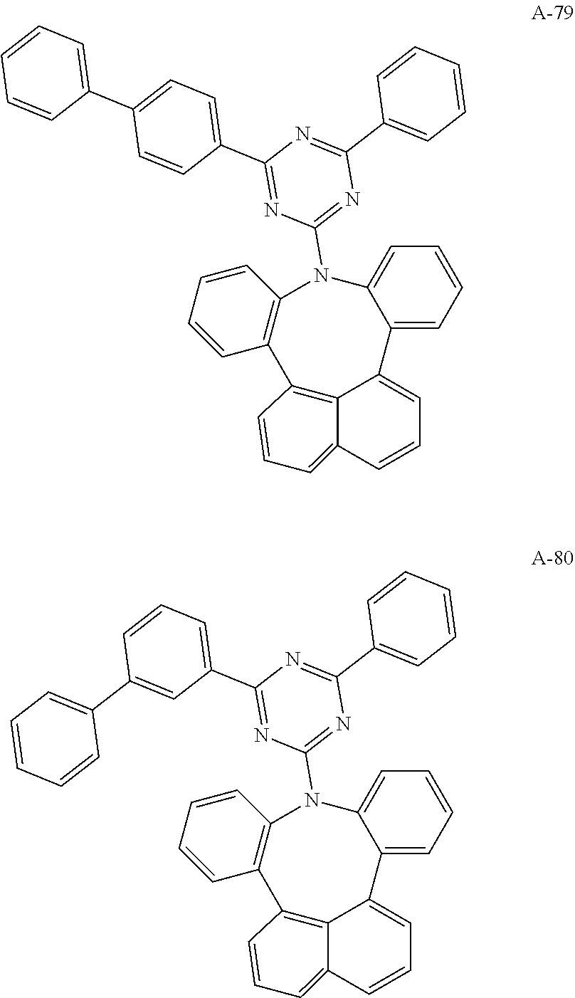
C1=CC=C2C3=C(C4=C(C=CC=C4)N(C4=NC(C5=CC=CC=C5)=NC(C5=CC=C(C6=CC=CC=C6)C=C5)=N4)C4=CC=CC=C24)C=CC=C13.C1=CC=C2C3=C(C4=C(C=CC=C4)N(C4=NC(C5=CC=CC=C5)=NC(C5=CC=CC(C6=CC=CC=C6)=C5)=N4)C4=CC=CC=C24)C=CC=C13
